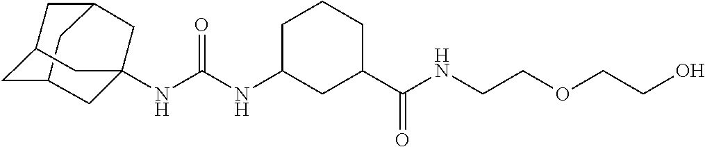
C12CC3CC(C1)CC(NC(NC1CC(C(NCCOCCO)=O)CCC1)=O)(C3)C2
